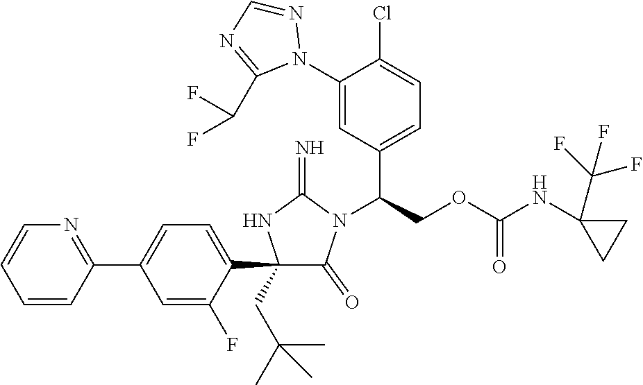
C1(C2=CC=C(C3=NC=CC=C3)C=C2F)(CC(C)(C)C)C(=O)N(C(COC(NC2(C(F)(F)F)CC2)=O)C2=CC=C(Cl)C(N3N=CN=C3C(F)F)=C2)C(=N)N1
